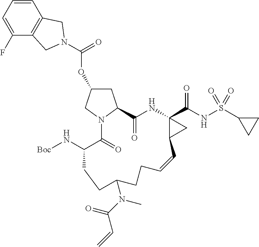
O(C1CC2N(C1)C(=O)C(N[Boc])CCC(N(C(=O)C=C)C)CCC=CC1C(C(NS(C3CC3)(=O)=O)=O)(NC2=O)C1)C(=O)N1CC2=C(C=CC=C2F)C1
